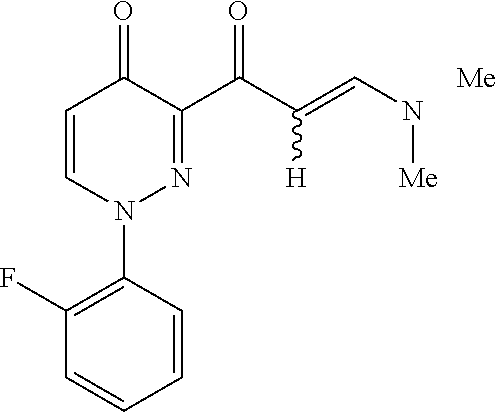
C1=CC(N2N=C(C(C(=CN[Me])[H])=O)C(=O)C=C2)=C(F)C=C1.[Me]
